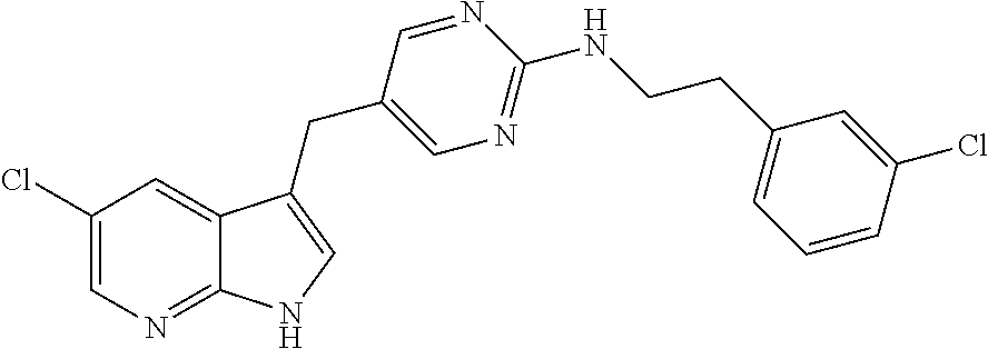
C1(Cl)=CN=C2C(=C1)C(CC1=CN=C(NCCC3=CC=CC(Cl)=C3)N=C1)=CN2
